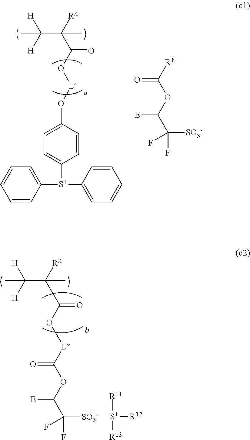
C1=CC([S+](C2=CC=CC=C2)C2=CC=C(O[L]OC(C([RA])(C([H])([H])C)C)=O)C=C2)=CC=C1.[RY]C(OC(C(F)([SO3-])F)[E])=O.C([L]OC(C([RA])(C([H])([H])C)C)=O)(=O)OC([E])C(F)([SO3-])F.[R11][S+]([R13])[R12]
